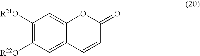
C1([R21O])=C([R22O])C=C2C(=C1)OC(=O)C=C2
